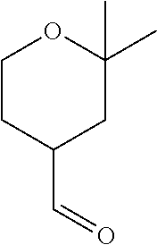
C1CC(C=O)CC(C)(C)O1
